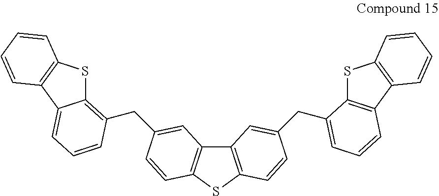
C12=C(SC3=C1C=C(CC1=C4SC5=C(C4=CC=C1)C=CC=C5)C=C3)C=CC(CC1=CC=CC3=C1SC1=C3C=CC=C1)=C2
